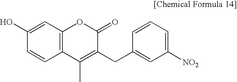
C12=C(C=C(O)C=C1)OC(=O)C(CC1=CC([NO2])=CC=C1)=C2C
